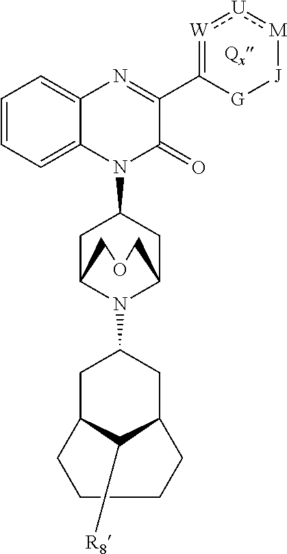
C1=CC=C2C(=C1)N=C(C1=[W]:[U]:[M][J][G]1)C(=O)N2C1CC2N(C3CC4C([R8])C(C3)CCCC4)C(C1)COC2
